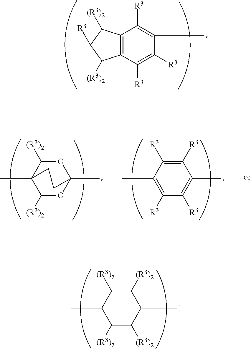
C12=C(C([R3])=C([R3])C(C)=C1[R3])C([(R3)2])C(C)([R3])C2[(R3)2].C1([(R3)2])C([(R3)2])C(C)C([(R3)2])C([(R3)2])C1C.C1([(R3)2])OC2(C)OC([(R3)2])C1(C)CC2.C1([R3])=C(C)C([R3])=C([R3])C(C)=C1[R3]
